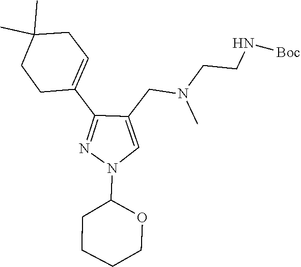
C1(N2C=C(CN(CCN[Boc])C)C(C3=CCC(C)(C)CC3)=N2)CCCCO1
